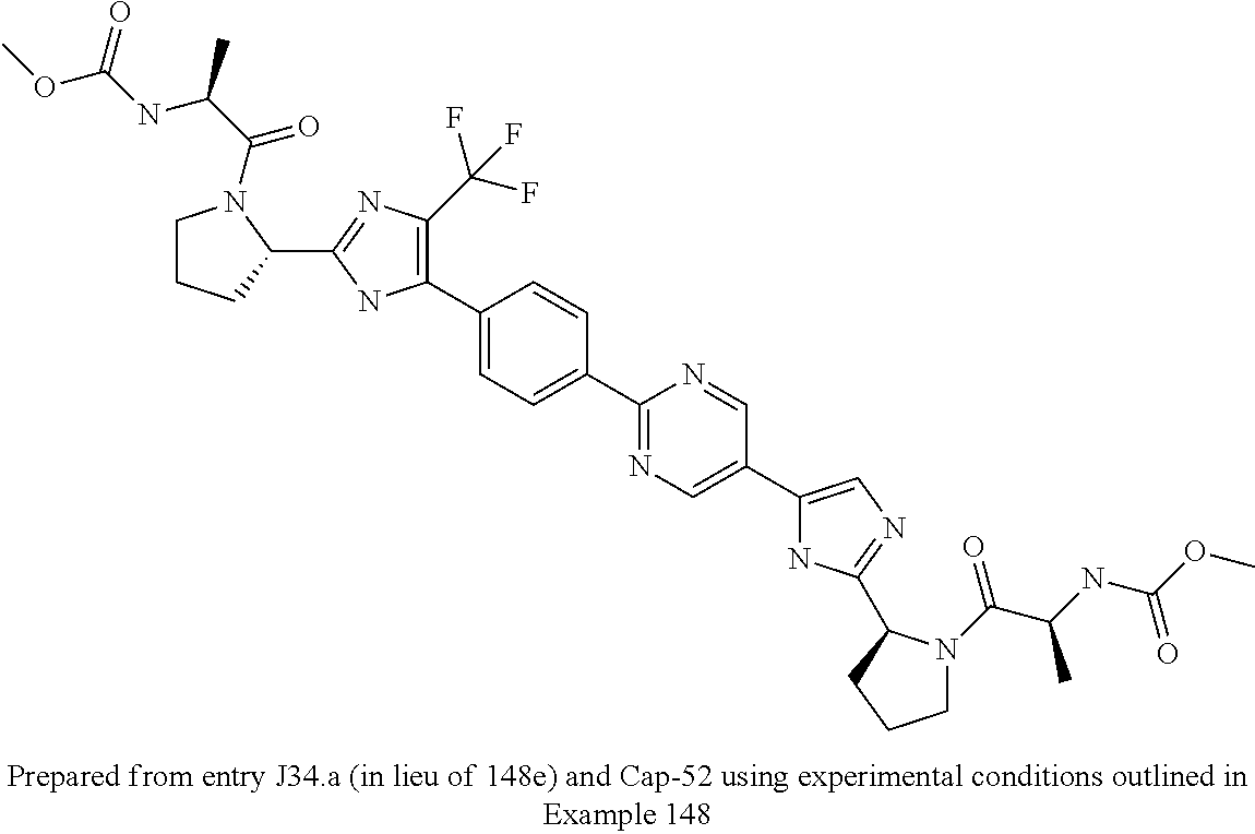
C1(C2=CC=C(C3=NC=C(C4=CN=C(C5N(C(=O)C(C)NC(=O)OC)CCC5)N4)C=N3)C=C2)=C(C(F)(F)F)N=C(C2N(C(C(NC(=O)OC)C)=O)CCC2)N1
